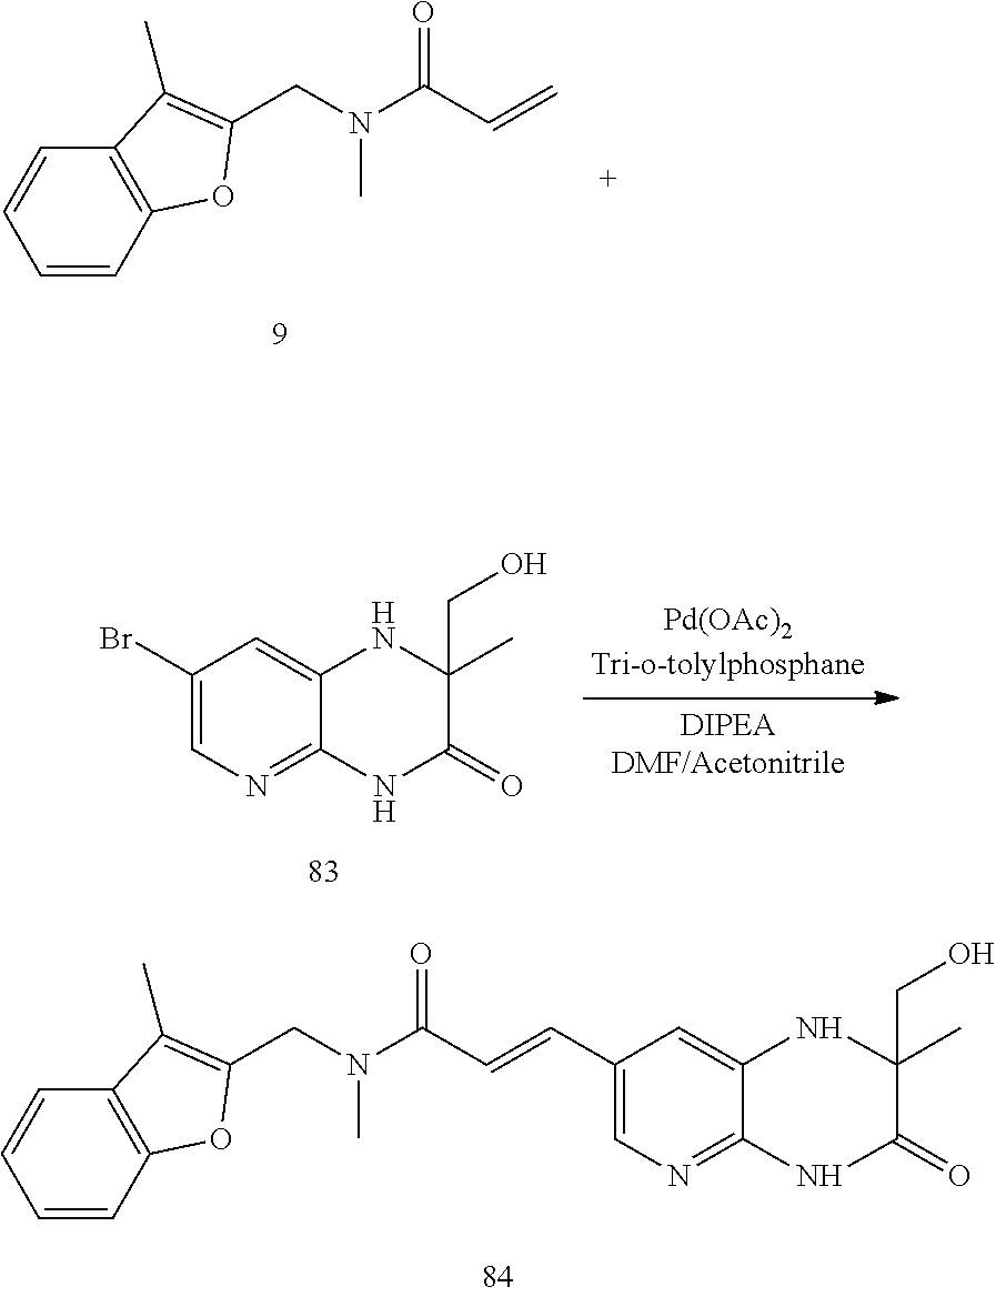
C1=CC2=C(C=C1)C(C)=C(CN(C(C=C)=O)C)O2.C1(Br)=CN=C2C(=C1)NC(C)(CO)C(=O)N2.C1=CC2=C(C=C1)C(C)=C(CN(C(C=CC1=CN=C3C(=C1)NC(C)(CO)C(=O)N3)=O)C)O2
